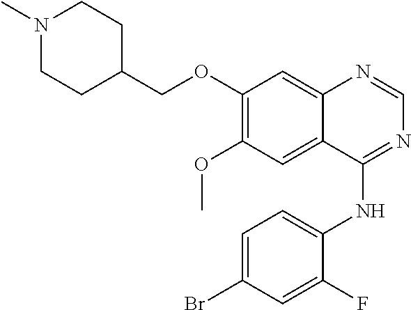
C1=C(Br)C=C(F)C(NC2=NC=NC3=CC(OCC4CCN(C)CC4)=C(OC)C=C23)=C1
